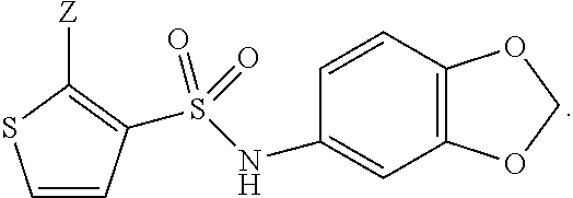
C1(NS(=O)(=O)C2=C([Z])SC=C2)=CC2=C(C=C1)OCO2
